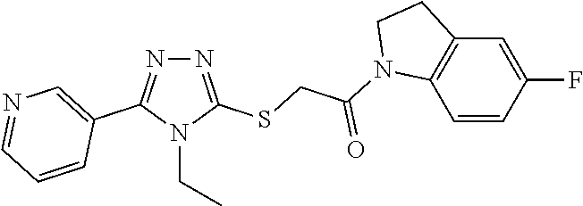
N1=C(SCC(=O)N2C3=C(C=C(F)C=C3)CC2)N(CC)C(C2=CN=CC=C2)=N1
